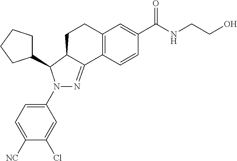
C1=C(N2N=C3C(C2C2CCCC2)CCC2=C3C=CC(C(NCCO)=O)=C2)C=C(Cl)C([NC])=C1
